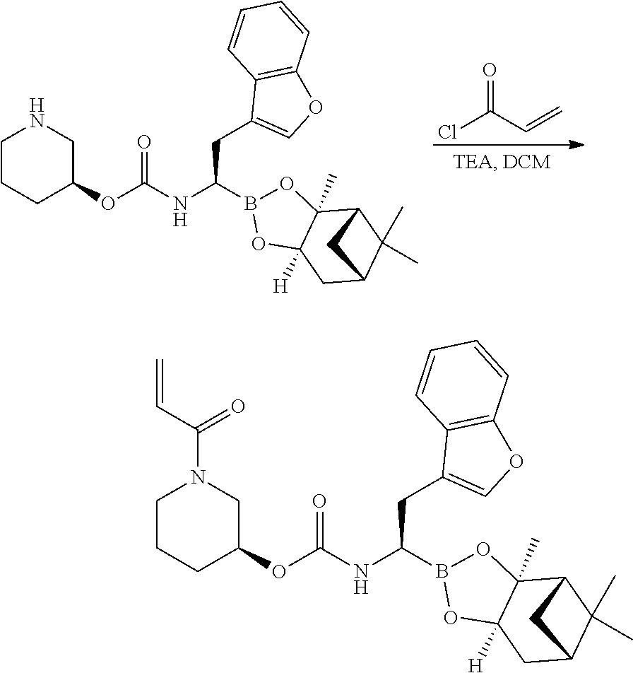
ClC(C=C)=O.N1CCCC(OC(=O)NC(B2OC3(C)C4C(C)(C)C(CC3([H])O2)C4)CC2=COC3=C2C=CC=C3)C1.N1(C(=O)C=C)CCCC(OC(=O)NC(B2OC3(C)C4C(C)(C)C(CC3([H])O2)C4)CC2=COC3=C2C=CC=C3)C1
